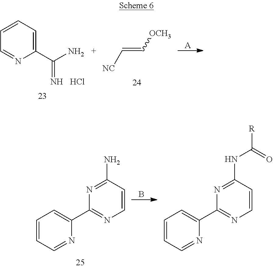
C1(C(N)=N)=CC=CC=N1.Cl.[NC]C=C[OCH3].[A].B.C1=CC=NC(C2=NC=CC(N)=N2)=C1.C1=CC=NC(C2=NC=CC(NC([R])=O)=N2)=C1
